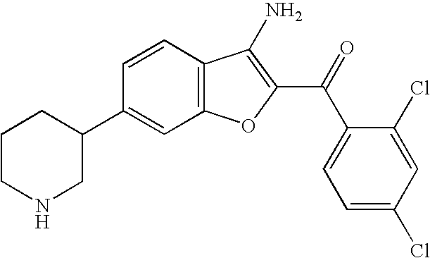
C12=C(C=CC(C3CCCNC3)=C1)C(N)=C(C(C1=CC=C(Cl)C=C1Cl)=O)O2
